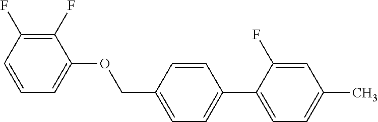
C1(F)=C(F)C=CC=C1OCC1=CC=C(C2=CC=C(C)C=C2F)C=C1
